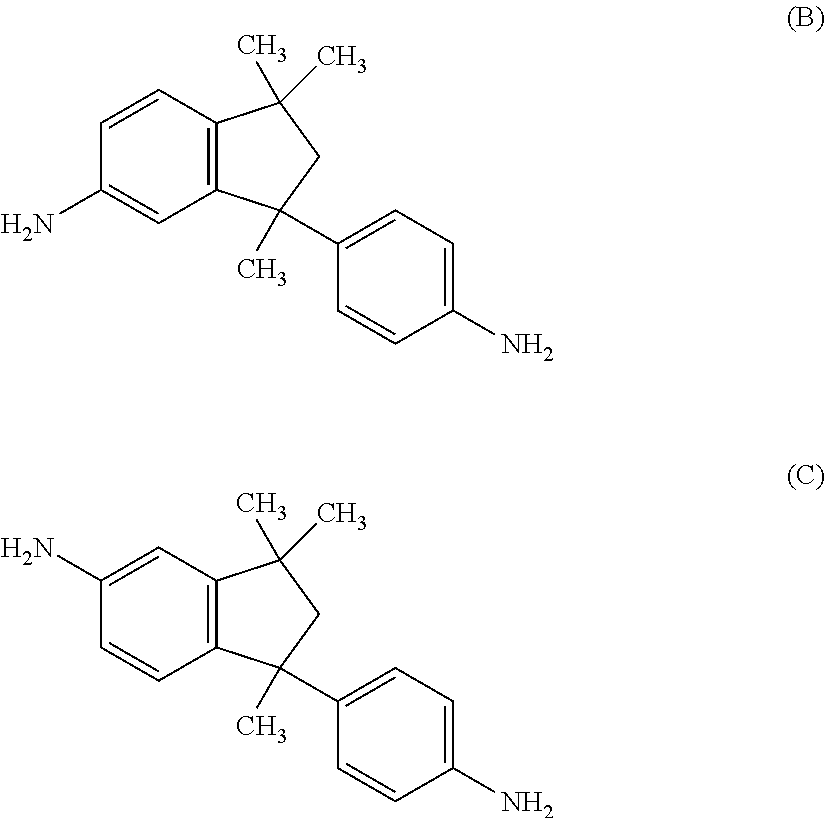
C12=C(C(C)(C)CC1(C)C1=CC=C(N)C=C1)C=CC(N)=C2.C12=C(C(C)(C)CC1(C)C1=CC=C(N)C=C1)C=C(N)C=C2
